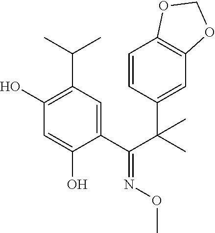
C1(O)=C(C(C)C)C=C(C(C(C2=CC3=C(C=C2)OCO3)(C)C)=NOC)C(O)=C1
